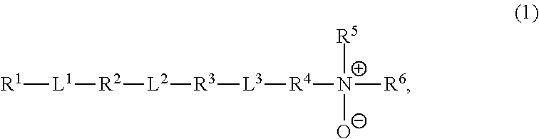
[R1][L1][R2][L2][R3][L3][R4][N+]([R6])([R5])[O-]
